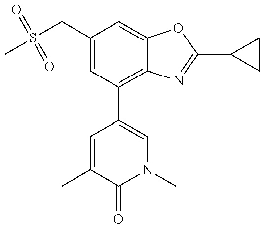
CS(CC1=CC(C2=CN(C)C(=O)C(C)=C2)=C2C(=C1)OC(C1CC1)=N2)(=O)=O
